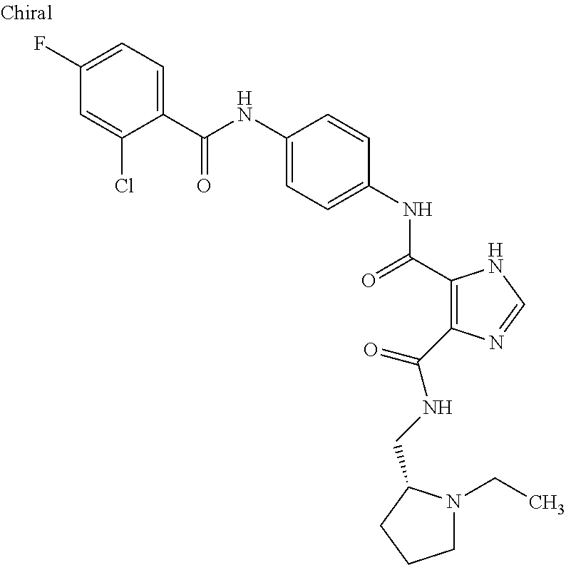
C(NC1=CC=C(NC(=O)C2=C(C(NCC3N(CC)CCC3)=O)N=CN2)C=C1)(=O)C1=CC=C(F)C=C1Cl
